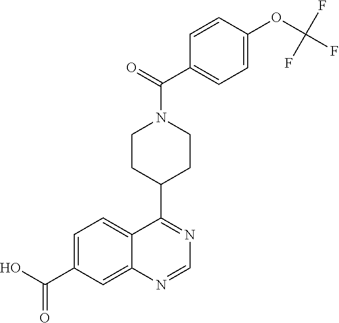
C1=C(C(O)=O)C=C2C(=C1)C(C1CCN(C(=O)C3=CC=C(OC(F)(F)F)C=C3)CC1)=NC=N2
